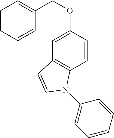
C12=C(C=CC(OCC3=CC=CC=C3)=C1)N(C1=CC=CC=C1)C=C2
